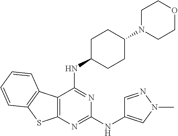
C12=C(C3=C(S1)C=CC=C3)C(NC1CCC(N3CCOCC3)CC1)=NC(NC1=CN(C)N=C1)=N2
